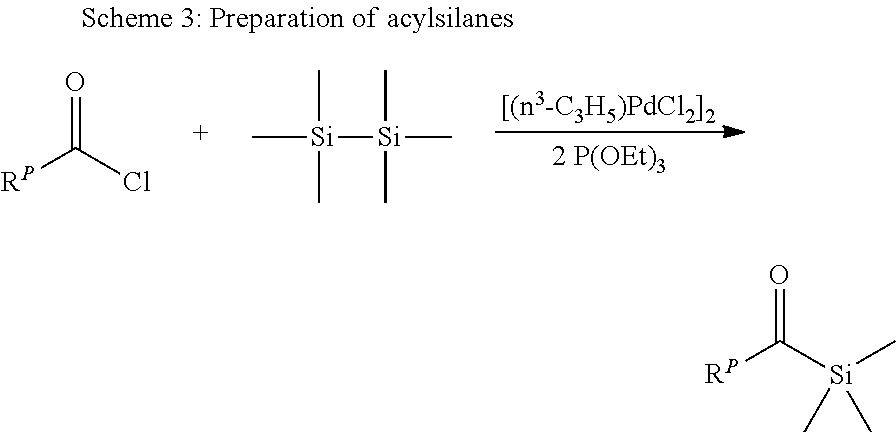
O=C([RP])Cl.C[Si]([Si](C)(C)C)(C)C.O=C([RP])[Si](C)(C)C
